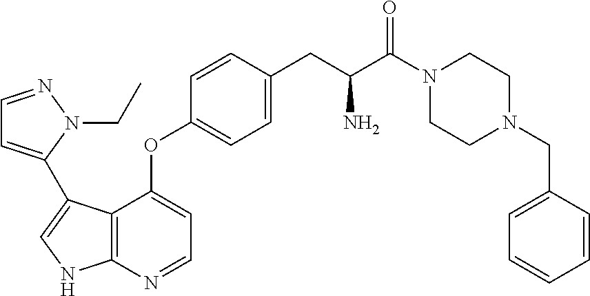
C12=C(N=CC=C1OC1=CC=C(CC(C(=O)N3CCN(CC4=CC=CC=C4)CC3)N)C=C1)NC=C2C1=CC=NN1CC
